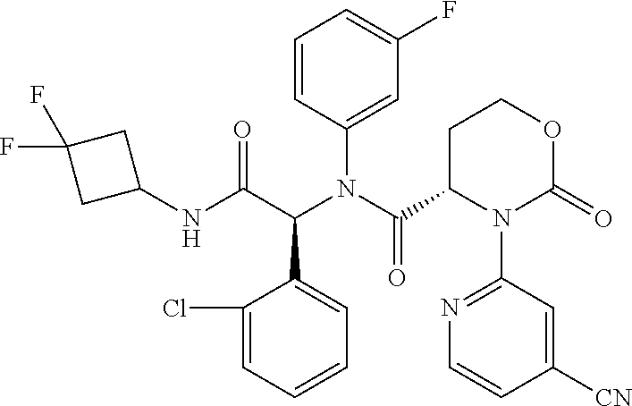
C1=CC=C(Cl)C(C(C(NC2CC(F)(F)C2)=O)N(C(=O)C2N(C3=NC=CC([CN])=C3)C(=O)OCC2)C2=CC(F)=CC=C2)=C1
